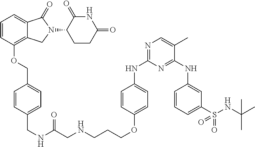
C1=CC(OCC2=CC=C(CNC(CNCCCOC3=CC=C(NC4=NC=C(C)C(NC5=CC(S(NC(C)(C)C)(=O)=O)=CC=C5)=N4)C=C3)=O)C=C2)=C2C(=C1)C(=O)N(C1CCC(=O)NC1=O)C2
